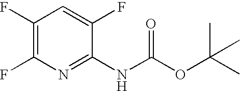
C1(F)=C(F)N=C(NC(OC(C)(C)C)=O)C(F)=C1
